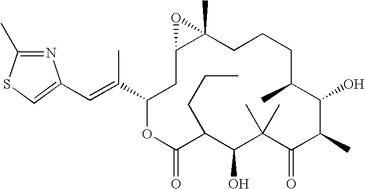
C(=C(C1CC2C(C)(CCCC(C)C(O)C(C)C(=O)C(C)(C)C(O)C(CCC)C(=O)O1)O2)C)C1=CSC(C)=N1
